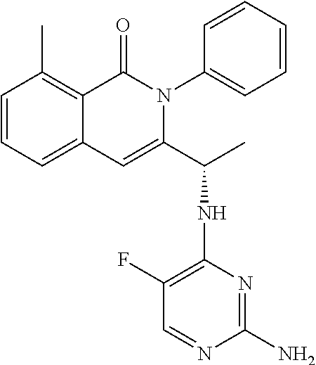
C1=CC=C2C(=C1C)C(=O)N(C1=CC=CC=C1)C(C(NC1=C(F)C=NC(N)=N1)C)=C2
